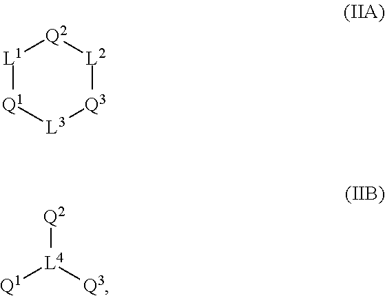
[L1]1[Q1][L3][Q3][L2][Q2]1.[Q2][L4]([Q3])[Q1]
